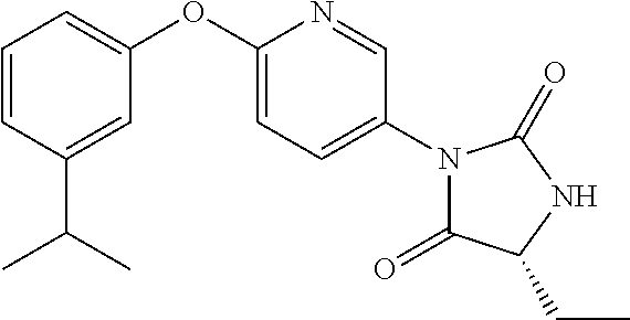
C1=C(OC2=CC=CC(C(C)C)=C2)N=CC(N2C(=O)C(CC)NC2=O)=C1
